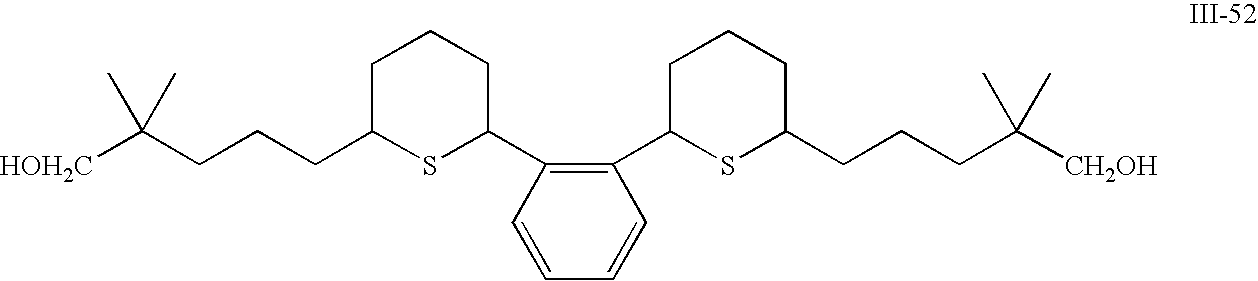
C(CCCC1SC(C2=C(C3SC(CCCC([CH2OH])(C)C)CCC3)C=CC=C2)CCC1)([HOH2C])(C)C
